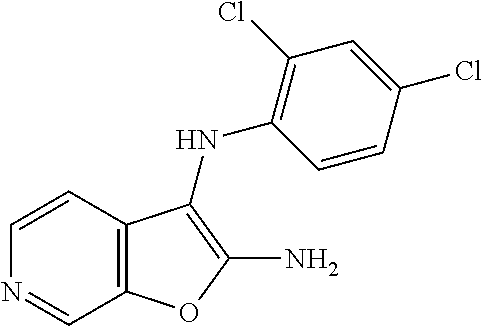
C1=CC2=C(C=N1)OC(N)=C2NC1=C(Cl)C=C(Cl)C=C1
